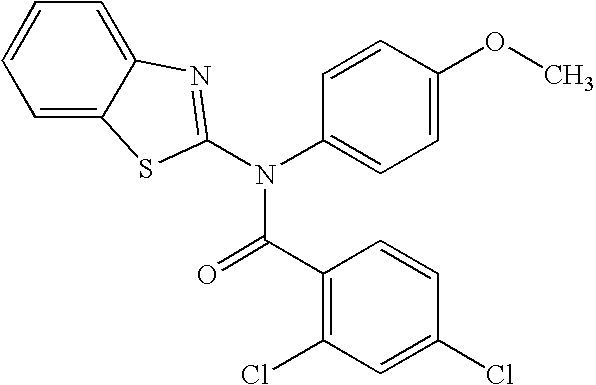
C1=C2C(=CC=C1)N=C(N(C1=CC=C(OC)C=C1)C(C1=C(Cl)C=C(Cl)C=C1)=O)S2
